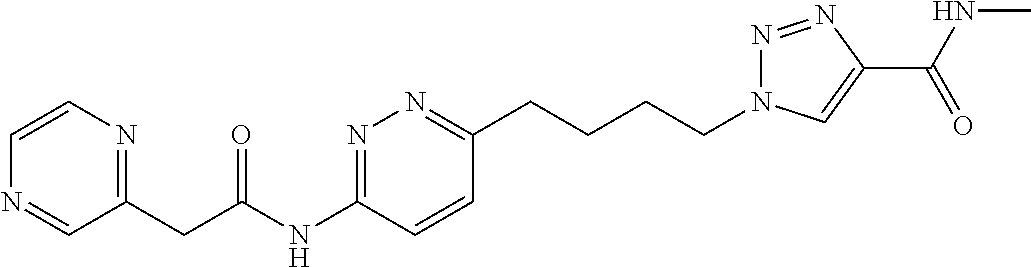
C1=CN=C(CC(NC2=NN=C(CCCCN3N=NC(C(NC)=O)=C3)C=C2)=O)C=N1
